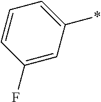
C1=CC(F)=CC(*)=C1
